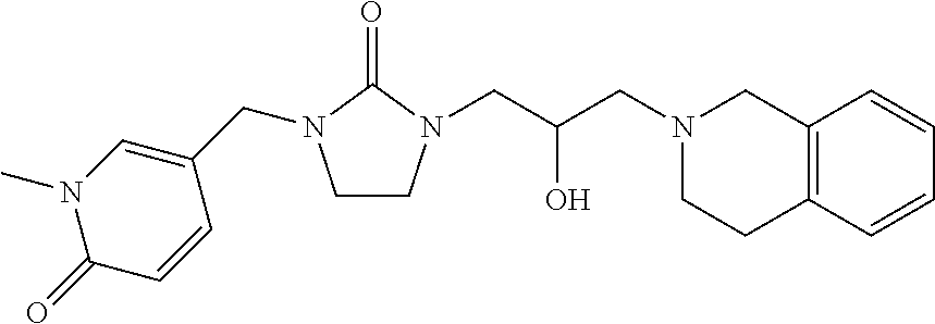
C1CN(CC(CN2CCC3=C(C2)C=CC=C3)O)C(=O)N1CC1=CN(C)C(=O)C=C1
